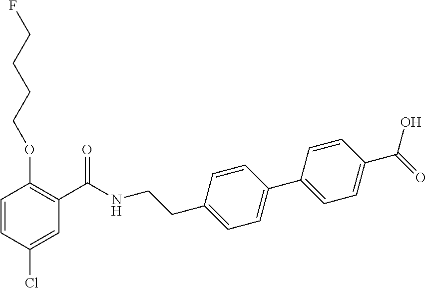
C1=CC(Cl)=CC(C(NCCC2=CC=C(C3=CC=C(C(=O)O)C=C3)C=C2)=O)=C1OCCCCF
